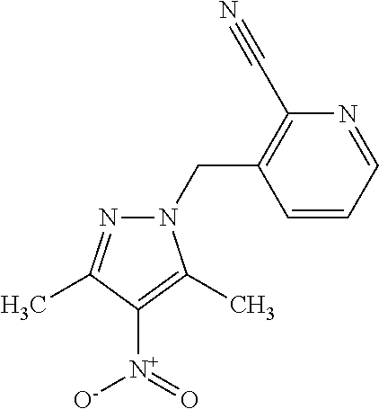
N1(CC2=C(C#N)N=CC=C2)N=C(C)C([N+](=O)[O-])=C1C
